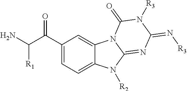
NC(C(C1=CC=C2C(=C1)N1C(=NC(=N[R3])N([R3])C1=O)N2[R2])=O)[R1]
